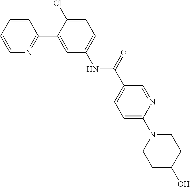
C1=CC=CN=C1C1=CC(NC(C2=CC=C(N3CCC(O)CC3)N=C2)=O)=CC=C1Cl
